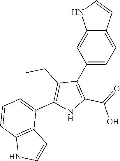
C12=CC=C(C3=C(C(=O)O)NC(C4=CC=CC5=C4C=CN5)=C3CC)C=C1NC=C2
